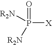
O=P([R2N])([R2N])[X]
